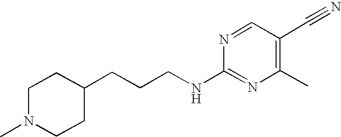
C1(C)=C(C#N)C=NC(NCCCC2CCN(C)CC2)=N1
